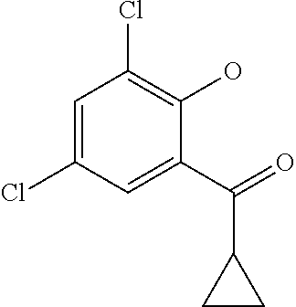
C1=C(Cl)C=C(C(=O)C2CC2)C(O)=C1Cl
